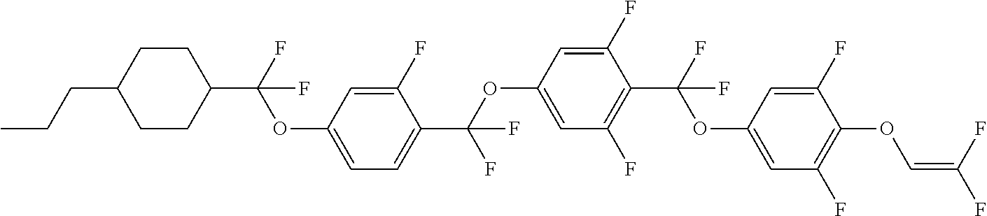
C1CC(C(F)(OC2=CC=C(C(OC3=CC(F)=C(C(F)(OC4=CC(F)=C(OC=C(F)F)C(F)=C4)F)C(F)=C3)(F)F)C(F)=C2)F)CCC1CCC
